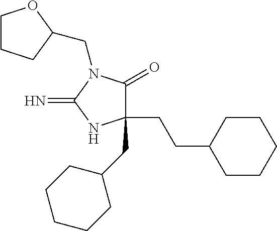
C1(CCC2CCCCC2)(CC2CCCCC2)C(=O)N(CC2CCCO2)C(=N)N1
